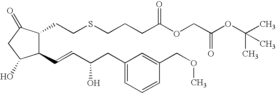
C1(C=CC(CC2=CC=CC(COC)=C2)O)C(CCSCCCC(OCC(OC(C)(C)C)=O)=O)C(=O)CC1O
